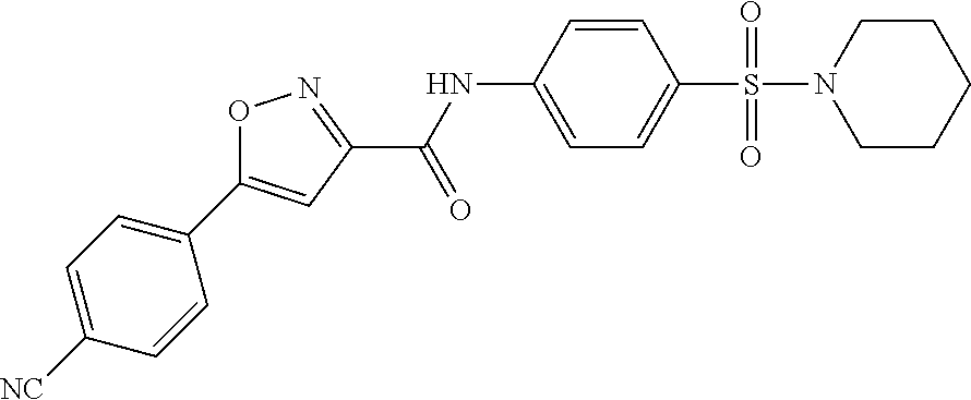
C1([NC])=CC=C(C2=CC(C(NC3=CC=C(S(=O)(=O)N4CCCCC4)C=C3)=O)=NO2)C=C1
